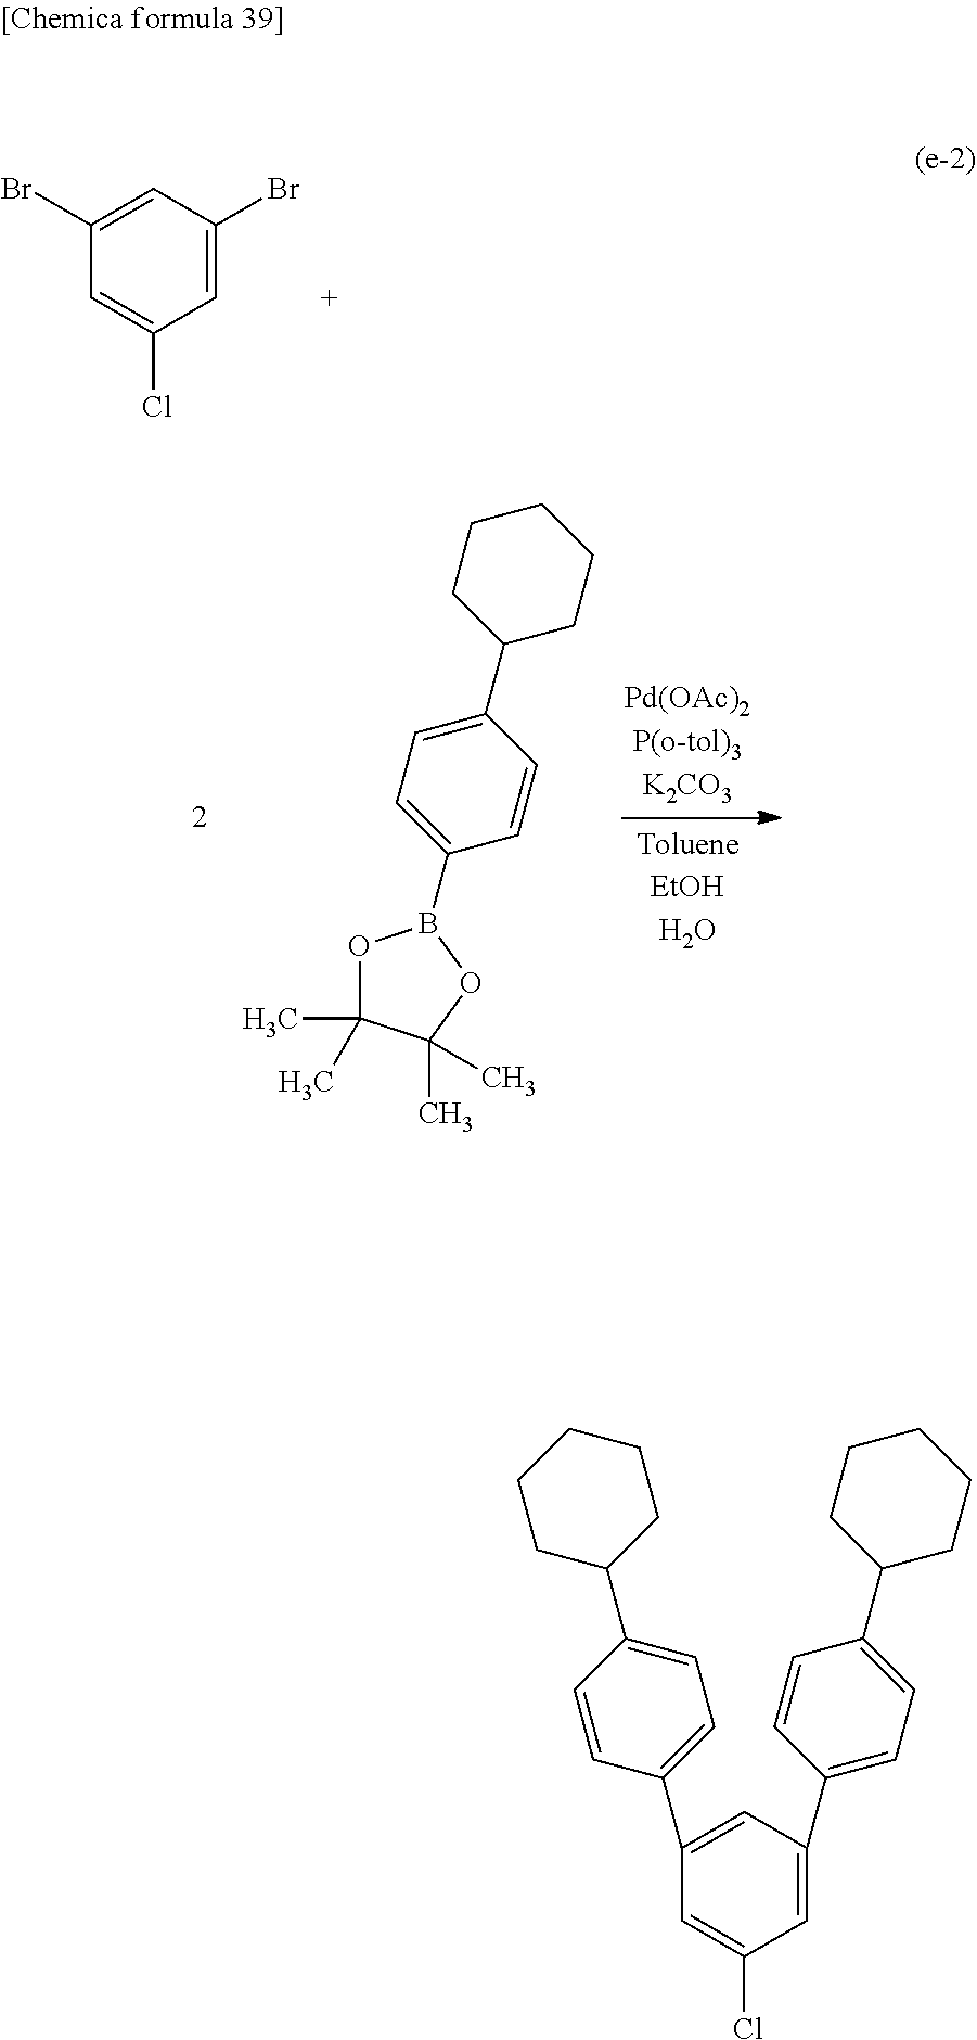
C1=C(Br)C=C(Br)C=C1Cl.O1C(C)(C)C(C)(C)OB1C1=CC=C(C2CCCCC2)C=C1.C1=C(C2=CC=C(C3CCCCC3)C=C2)C=C(C2=CC=C(C3CCCCC3)C=C2)C=C1Cl
